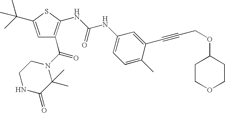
C1=C(C(C)(C)C)SC(NC(NC2=CC=C(C)C(C#CCOC3CCOCC3)=C2)=O)=C1C(N1CCNC(=O)C1(C)C)=O
